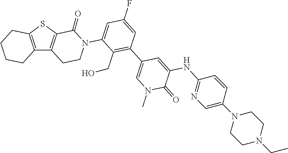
C12=C(SC3=C1CCN(C1=CC(F)=CC(C4=CN(C)C(=O)C(NC5=NC=C(N6CCN(CC)CC6)C=C5)=C4)=C1CO)C3=O)CCCC2
